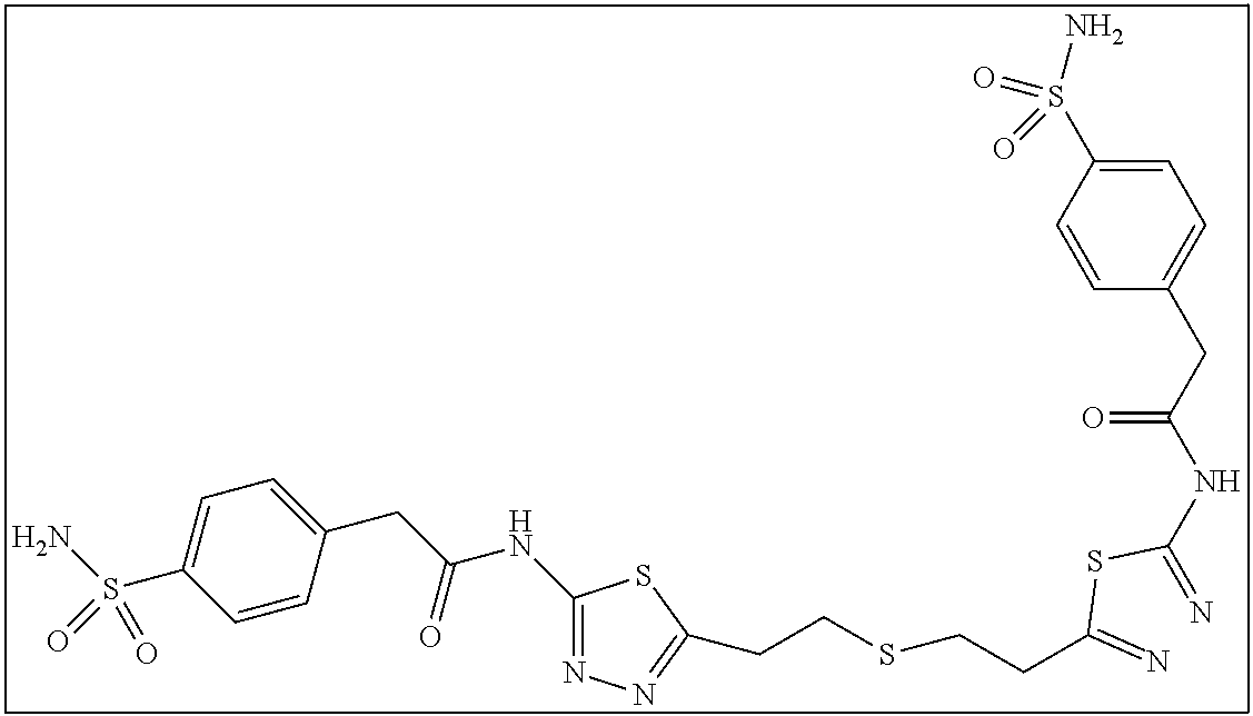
C1(NC(CC2=CC=C(S(N)(=O)=O)C=C2)=O)=NN=C(CCSCCC(=N)SC(=N)NC(CC2=CC=C(S(N)(=O)=O)C=C2)=O)S1
